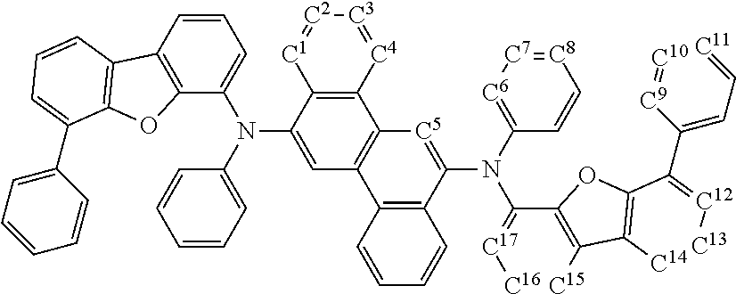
C12=C(C(N(C3=CC=CC=C3)C3=CC=CC4=C3OC3=C4C=CC=C3C3=CC=CC=C3)=CC3=C1[C5]=C(N(C1=[C6][C7]=[C8]C=C1)C1=[C17][C16]=[C15]C4=C1OC1=C4[C14]=[C13][C12]=C1C1=CC=[C11][C10]=[C9]1)C1=C3C=CC=C1)[C1]=[C2][C3]=[C4]2
